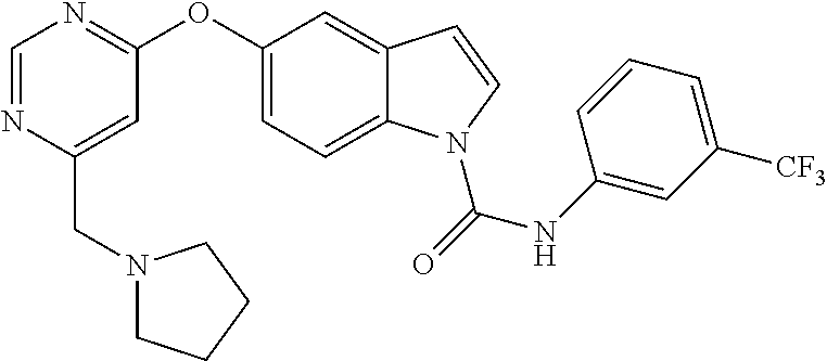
C(C1=CC(OC2=CC=C3C(=C2)C=CN3C(NC2=CC([CF3])=CC=C2)=O)=NC=N1)N1CCCC1
